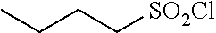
[SO2Cl]CCCC
